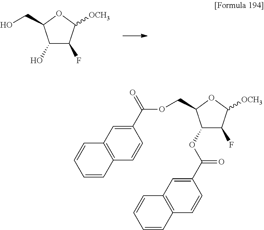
OC1C(CO)OC([OCH3])C1F.O(C(C1=CC2=C(C=C1)C=CC=C2)=O)C1C(COC(C2=CC3=C(C=C2)C=CC=C3)=O)OC([OCH3])C1F
